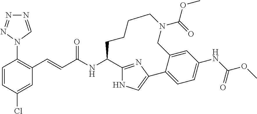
N1=CN(C2=C(C=CC(NC3C4=NC(=CN4)C4=CC=C(NC(OC)=O)C=C4CN(C(=O)OC)CCCC3)=O)C=C(Cl)C=C2)N=N1
